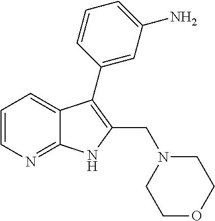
C1=CN=C2C(=C1)C(C1=CC(N)=CC=C1)=C(CN1CCOCC1)N2
